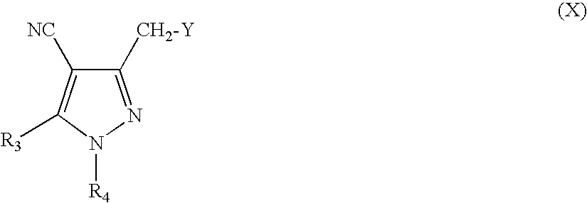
C1([CH2-Y])=NN([R4])C([R3])=C1[NC]
